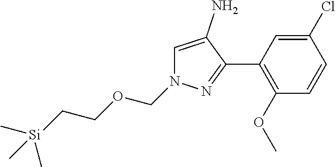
C1(C2=NN(COCC[Si](C)(C)C)C=C2N)=C(OC)C=CC(Cl)=C1
